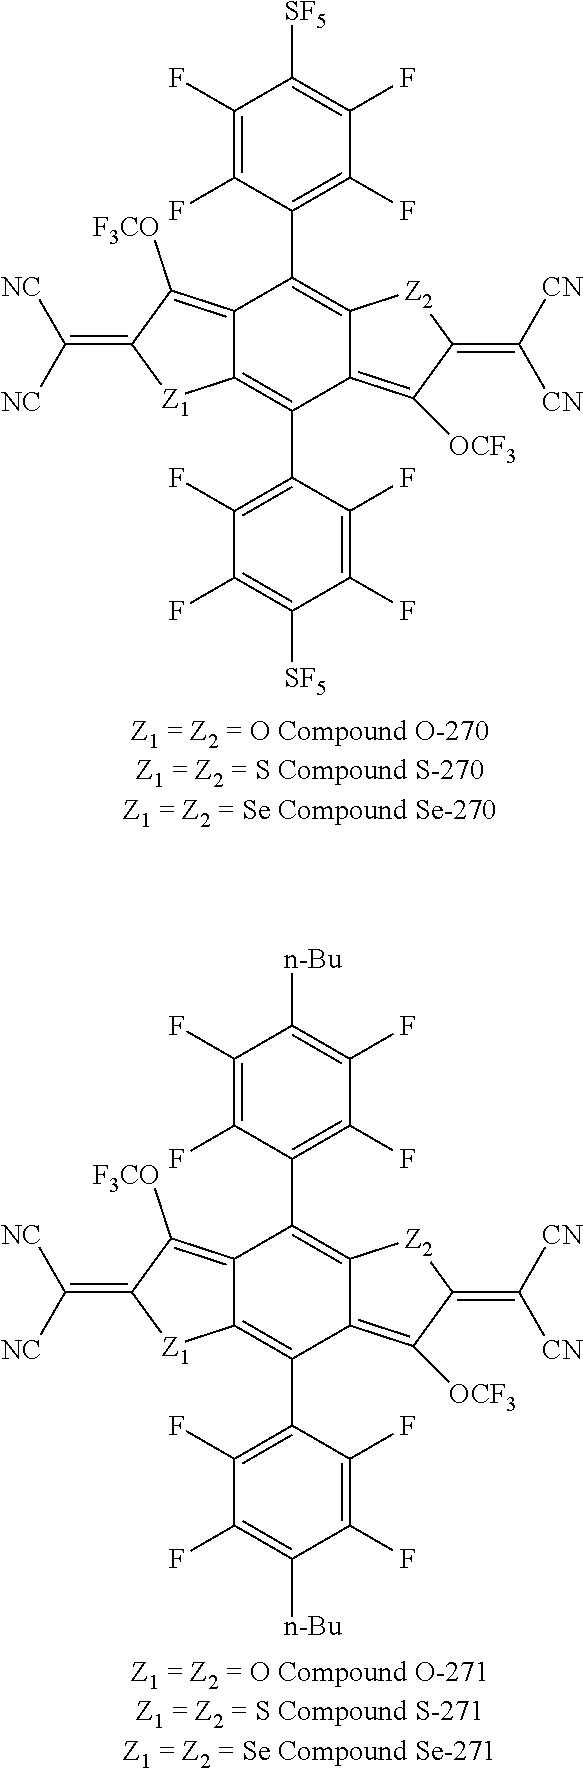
C1(F)=C(F)C(C2=C3C(=C([OCF3])C(=C([CN])[CN])[Z2]3)C(C3=C(F)C(F)=C([SF5])C(F)=C3F)=C3C2=C([F3CO])C(=C([NC])[NC])[Z1]3)=C(F)C(F)=C1[SF5].C1(F)=C(F)C(C2=C3C(=C([OCF3])C(=C([CN])[CN])[Z2]3)C(C3=C(F)C(F)=C([n-Bu])C(F)=C3F)=C3C2=C([F3CO])C(=C([NC])[NC])[Z1]3)=C(F)C(F)=C1[n-Bu]
